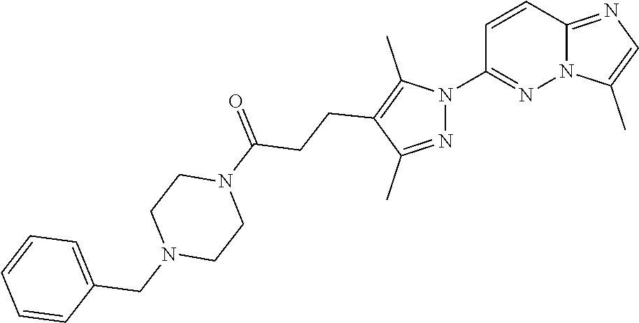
C12=NC=C(C)N1N=C(N1N=C(C)C(CCC(N3CCN(CC4=CC=CC=C4)CC3)=O)=C1C)C=C2
